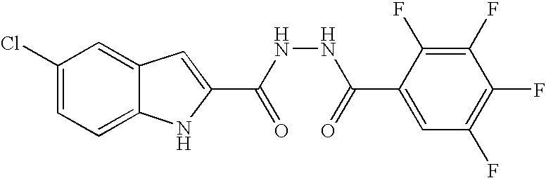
C12=CC=C(Cl)C=C1C=C(C(NNC(=O)C1=CC(F)=C(F)C(F)=C1F)=O)N2
